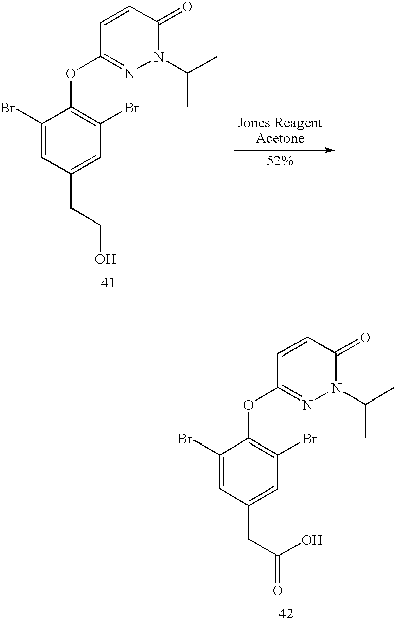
N1(C(C)C)C(=O)C=CC(OC2=C(Br)C=C(CC(=O)O)C=C2Br)=N1.N1(C(C)C)C(=O)C=CC(OC2=C(Br)C=C(CCO)C=C2Br)=N1
